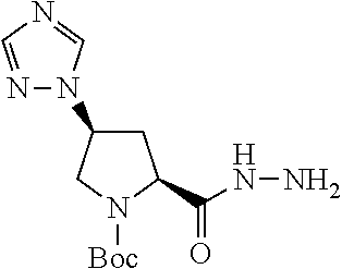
N1=CN=CN1C1CC(C(NN)=O)N([Boc])C1
